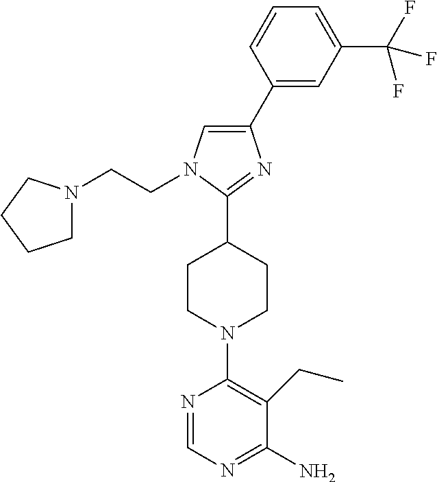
C1(C2=CC(C(F)(F)F)=CC=C2)=CN(CCN2CCCC2)C(C2CCN(C3=C(CC)C(N)=NC=N3)CC2)=N1
